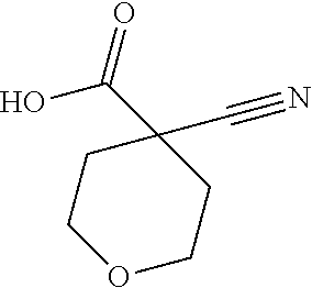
C1(C(O)=O)(C#N)CCOCC1
